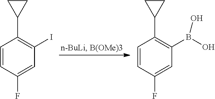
C1=CC(F)=CC(I)=C1C1CC1.C1=CC(F)=CC(B(O)O)=C1C1CC1
